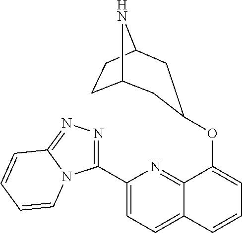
C1(C2=NN=C3N2C=CC=C3)=CC=C2C(=N1)C(OC1CC3CCC(N3)C1)=CC=C2
